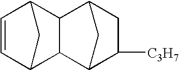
C1=CC2CC1C1C3C([C3H7])CC(C21)C3
